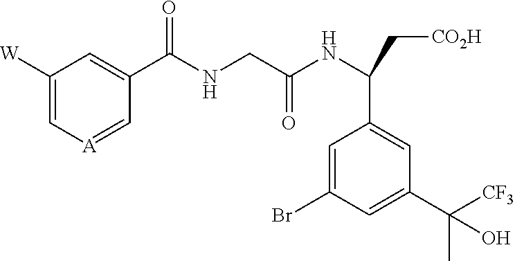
C1([W])=C[A]=CC(C(NCC(NC(C[CO2H])C2=CC(C(C)(O)[CF3])=CC(Br)=C2)=O)=O)=C1
